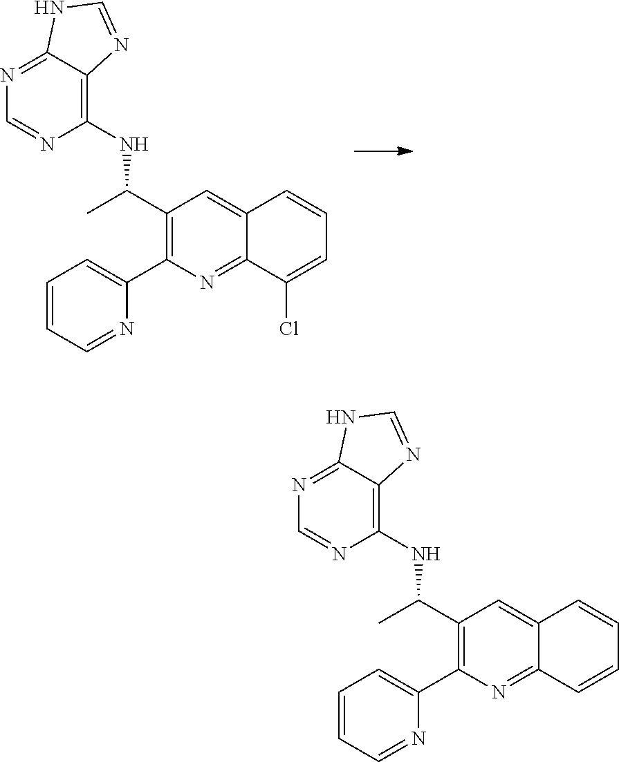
C(C1=C(C2=CC=CC=N2)N=C2C(=C1)C=CC=C2Cl)(C)NC1=C2C(=NC=N1)NC=N2.C(C1=C(C2=CC=CC=N2)N=C2C(=C1)C=CC=C2)(C)NC1=C2C(=NC=N1)NC=N2
